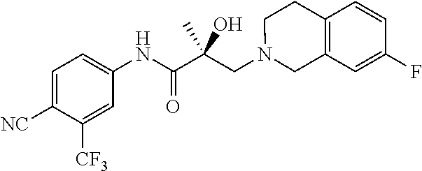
C1=C([NC])C([CF3])=CC(NC(C(CN2CC3=C(CC2)C=CC(F)=C3)(O)C)=O)=C1
